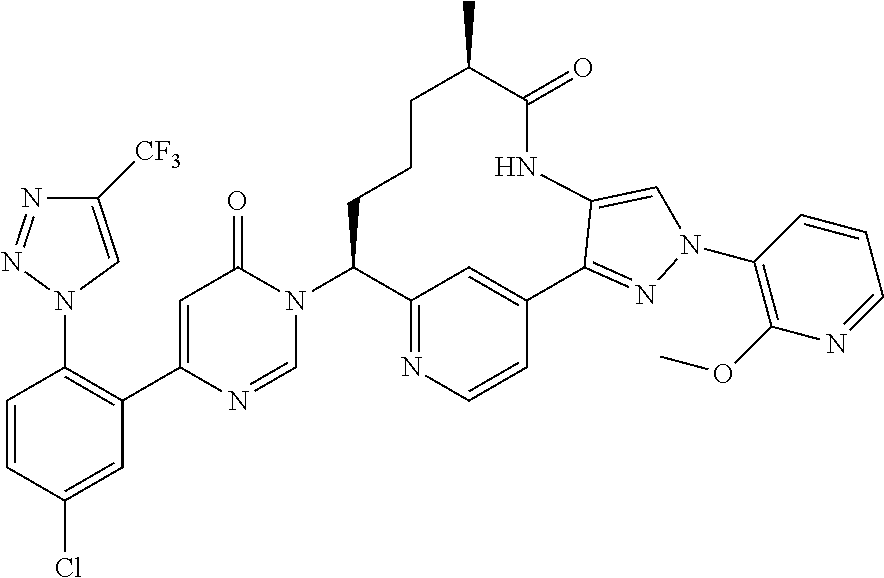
C12=NC=CC(=C1)C1=NN(C3=C(OC)N=CC=C3)C=C1NC(=O)C(C)CCCC2N1C(=O)C=C(C2=C(N3C=C([CF3])N=N3)C=CC(Cl)=C2)N=C1
